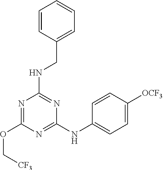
N1=C(NC2=CC=C([OCF3])C=C2)N=C(NCC2=CC=CC=C2)N=C1OC[CF3]
